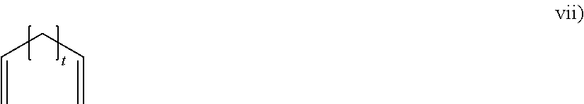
C=CCC=C
